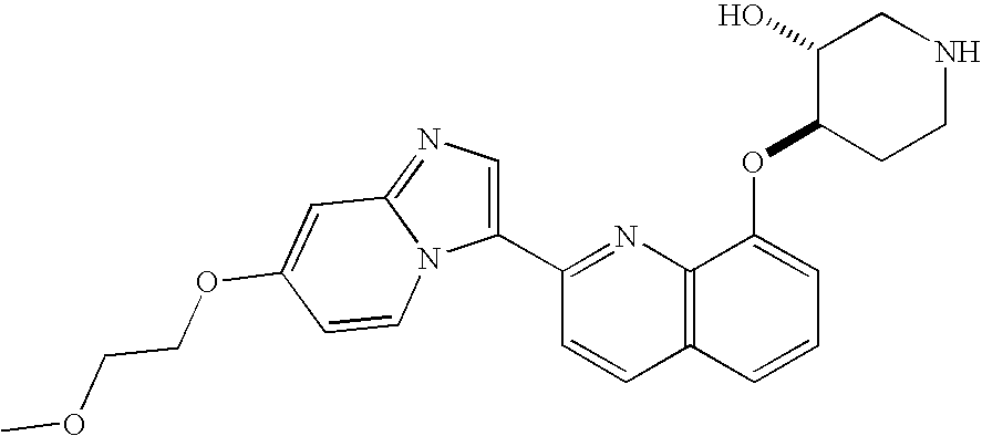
C12=C(N=C(C3=CN=C4N3C=CC(OCCOC)=C4)C=C1)C(OC1CCNCC1O)=CC=C2
